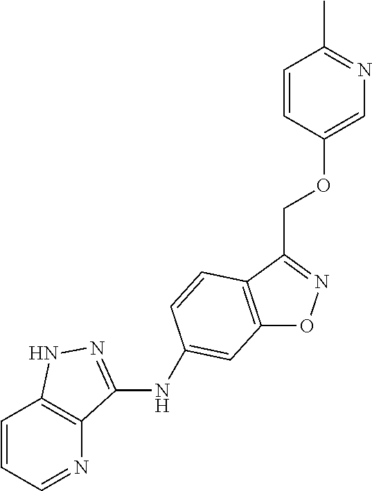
C12=C(C(COC3=CN=C(C)C=C3)=NO1)C=CC(NC1=NNC3=C1N=CC=C3)=C2
